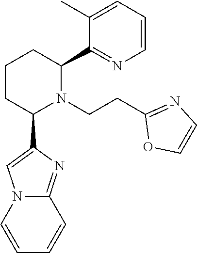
C1CC(C2=CN3C(=N2)C=CC=C3)N(CCC2=NC=CO2)C(C2=NC=CC=C2C)C1
